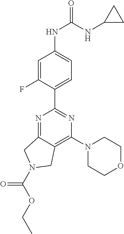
C1=C(F)C(C2=NC(N3CCOCC3)=C3C(=N2)CN(C(OCC)=O)C3)=CC=C1NC(NC1CC1)=O
